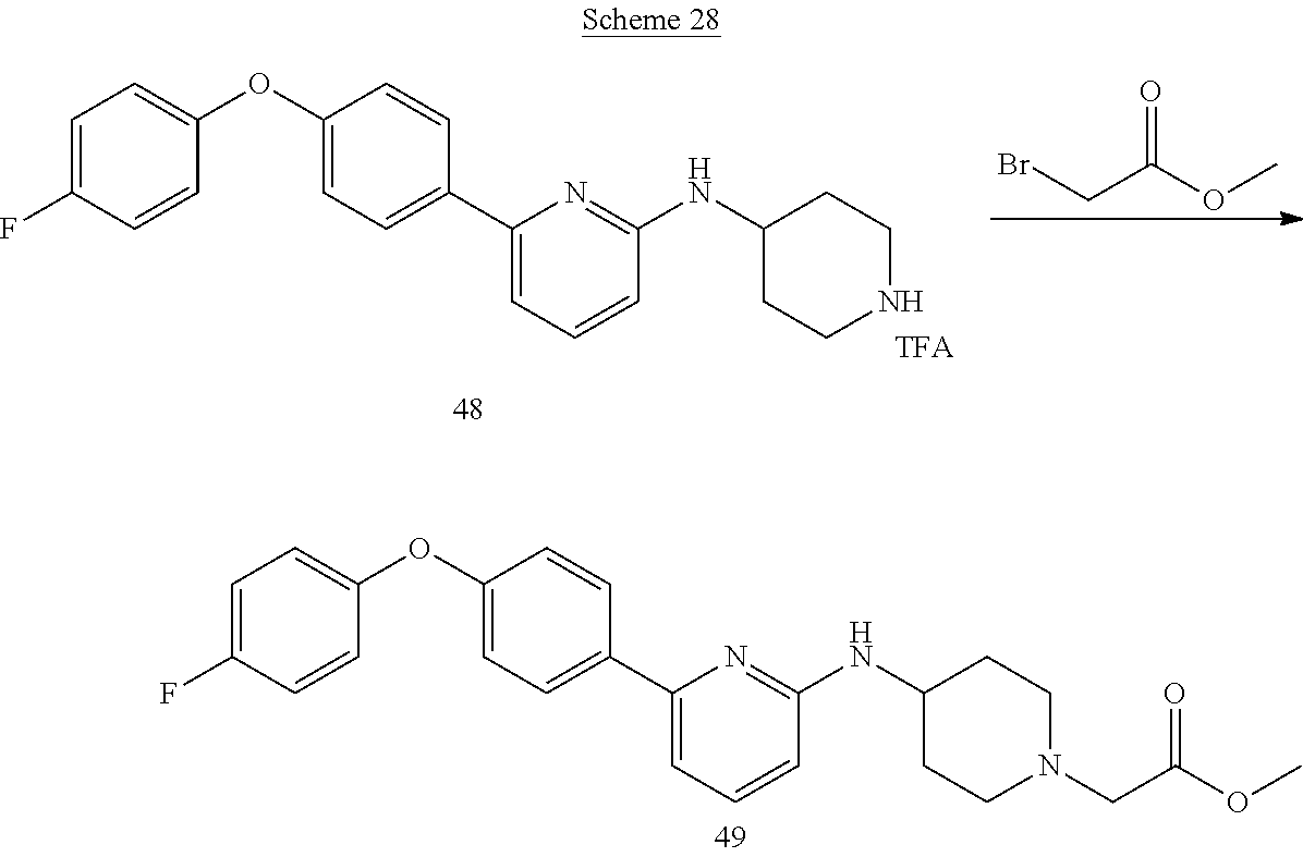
C1=C(F)C=CC(OC2=CC=C(C3=CC=CC(NC4CCN(CC(OC)=O)CC4)=N3)C=C2)=C1.C1=C(F)C=CC(OC2=CC=C(C3=CC=CC(NC4CCNCC4)=N3)C=C2)=C1.BrCC(OC)=O
